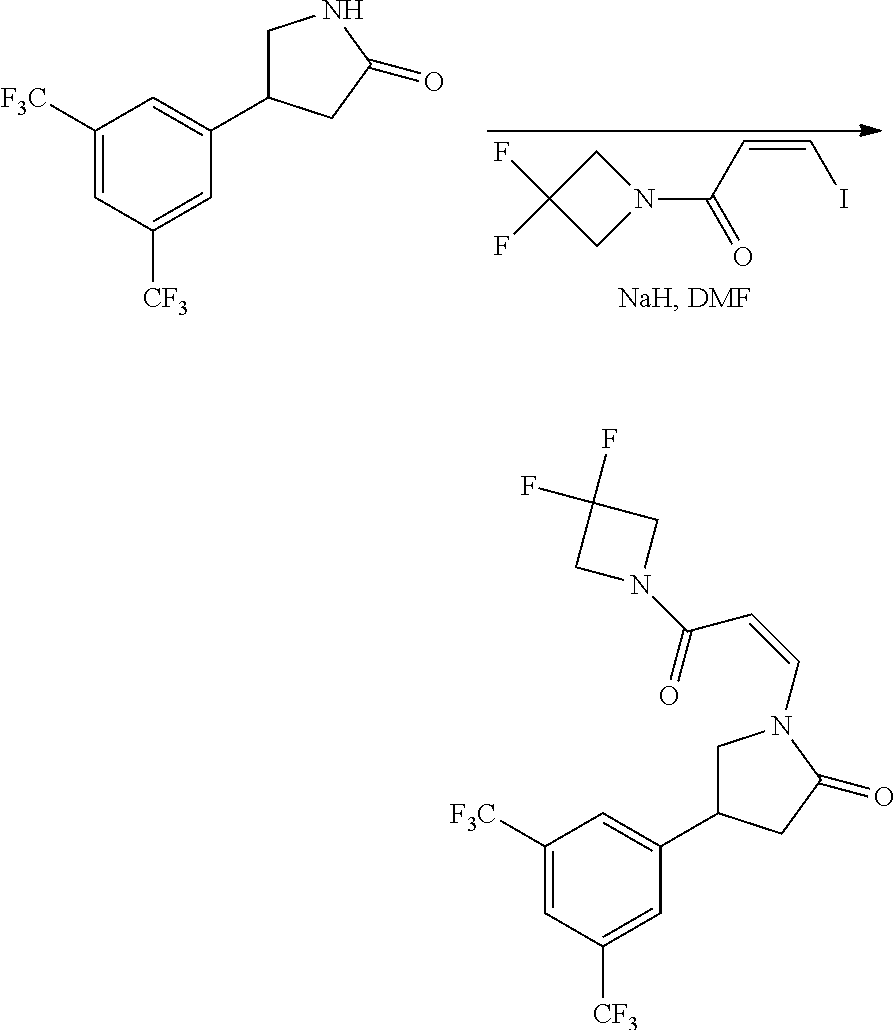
C1C(F)(F)CN1C(C=CI)=O.C1([F3C])=CC([CF3])=CC(C2CNC(=O)C2)=C1.C1([F3C])=CC([CF3])=CC(C2CN(C=CC(N3CC(F)(F)C3)=O)C(=O)C2)=C1
